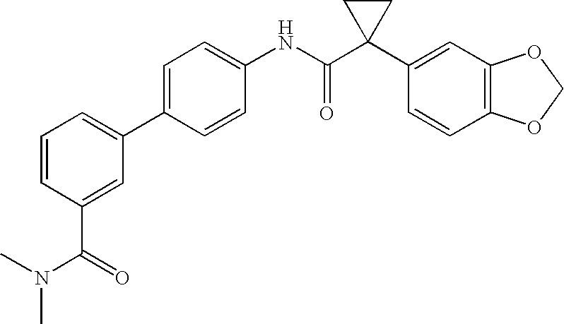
C1=C(NC(C2(C3=CC4=C(C=C3)OCO4)CC2)=O)C=CC(C2=CC=CC(C(=O)N(C)C)=C2)=C1
